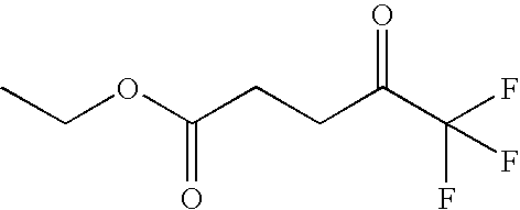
CCOC(CCC(C(F)(F)F)=O)=O
